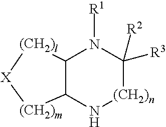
C12C(N[(CH2)n]C([R3])([R2])N1[R1])[(CH2)m][X][(CH2)l]2
